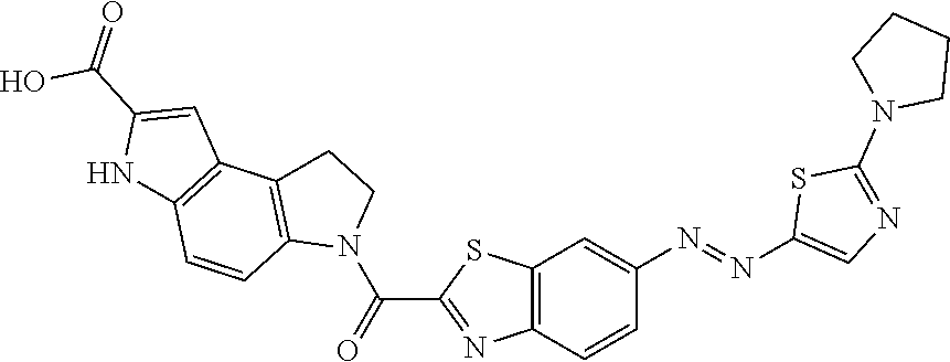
C12=C(C=CC(N=NC3=CN=C(N4CCCC4)S3)=C1)N=C(C(=O)N1CCC3=C1C=CC1=C3C=C(C(O)=O)N1)S2
